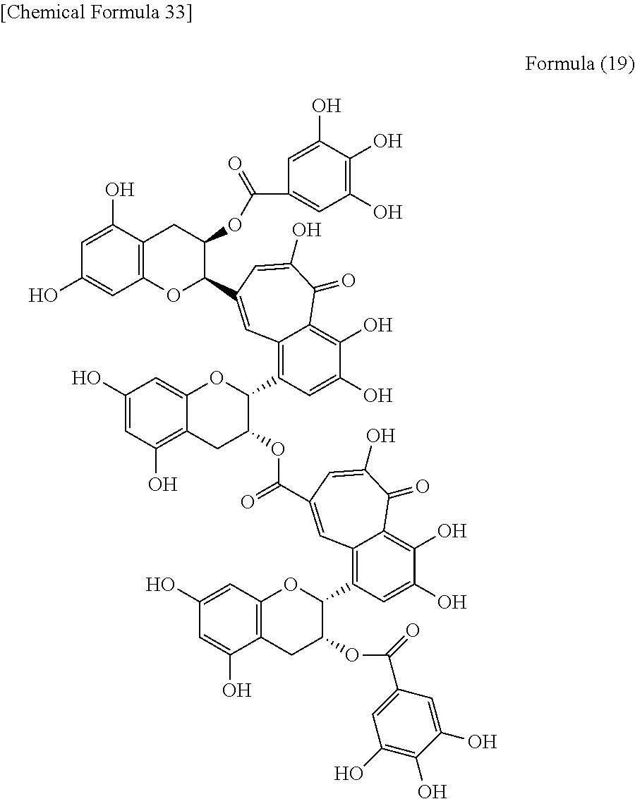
C12=C(C3C(OC(C4=CC(O)=C(O)C(O)=C4)=O)CC4=C(C=C(O)C=C4O)O3)C=C(O)C(O)=C1C(=O)C(O)=CC(C(OC1CC3=C(O)C=C(O)C=C3OC1C1=C3C(=C(O)C(O)=C1)C(=O)C(O)=CC(C1OC4=C(CC1OC(C1=CC(O)=C(O)C(O)=C1)=O)C(O)=CC(O)=C4)=C3)=O)=C2
